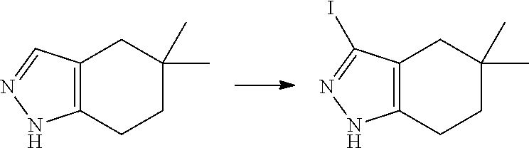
C12=C(CCC(C)(C)C1)NN=C2.C12=C(CCC(C)(C)C1)NN=C2I
